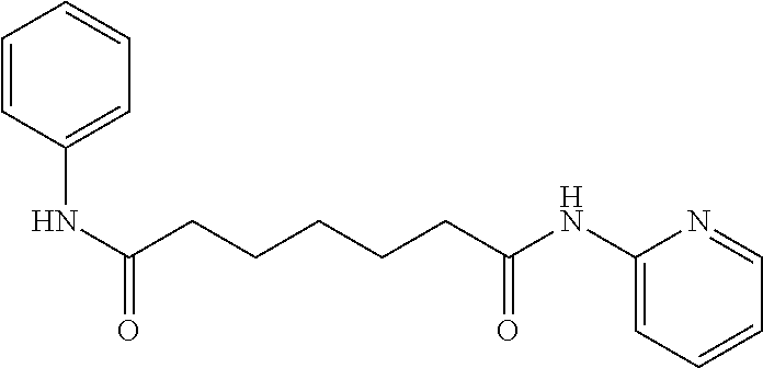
C1=CC(NC(CCCCCC(NC2=CC=CC=N2)=O)=O)=CC=C1
